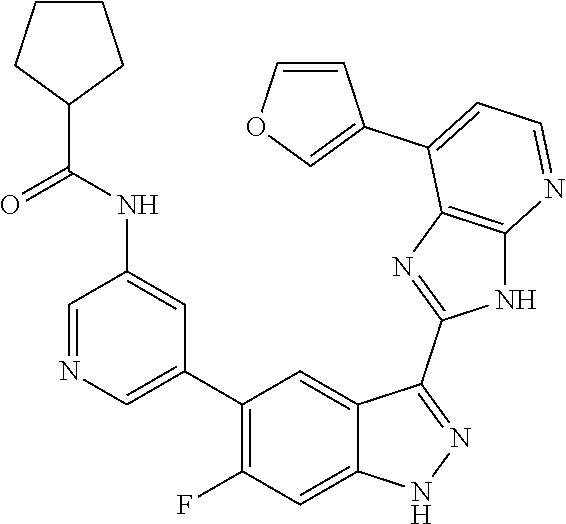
C1=NC=C(C2=C(F)C=C3C(=C2)C(C2=NC4=C(N2)N=CC=C4C2=COC=C2)=NN3)C=C1NC(=O)C1CCCC1
